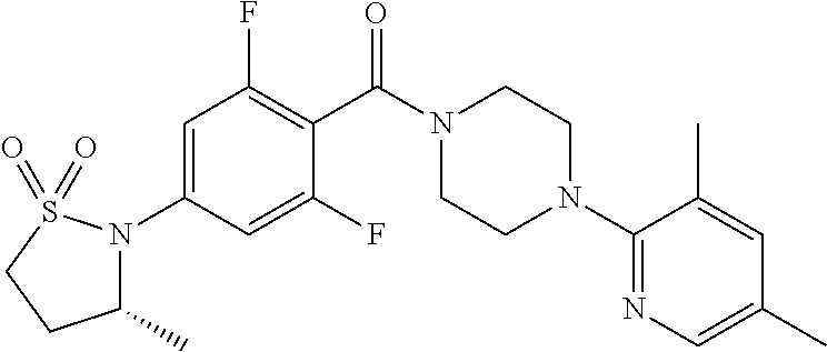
C1=C(N2C(C)CCS2(=O)=O)C=C(F)C(C(N2CCN(C3=NC=C(C)C=C3C)CC2)=O)=C1F
